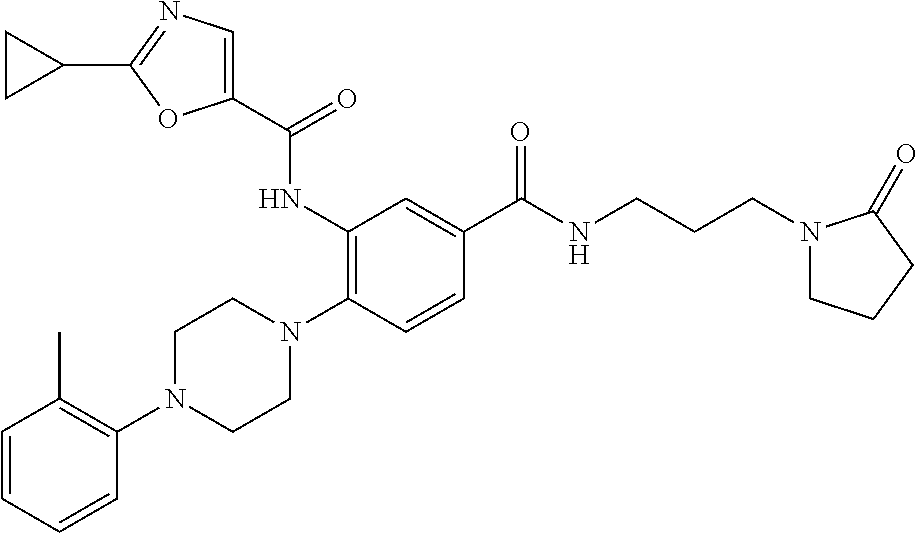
C1=CC=CC(N2CCN(C3=C(NC(C4=CN=C(C5CC5)O4)=O)C=C(C(NCCCN4CCCC4=O)=O)C=C3)CC2)=C1C
